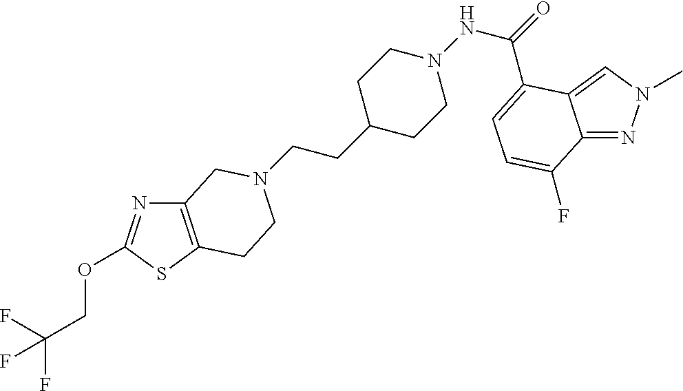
C12=C(SC(OCC(F)(F)F)=N1)CCN(CCC1CCN(NC(=O)C3=CC=C(F)C4=NN(C)C=C43)CC1)C2
